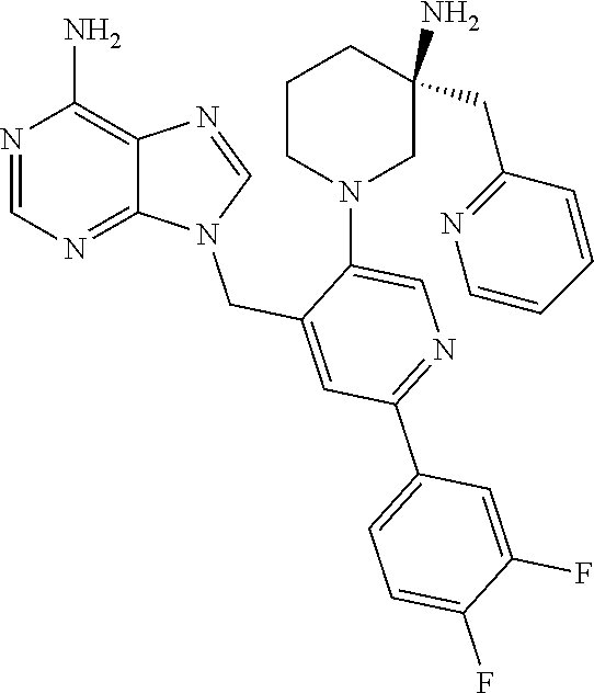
N1=CN(CC2=CC(C3=CC=C(F)C(F)=C3)=NC=C2N2CC(N)(CC3=NC=CC=C3)CCC2)C2=NC=NC(N)=C12
